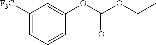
C1([F3C])=CC=CC(OC(OCC)=O)=C1
